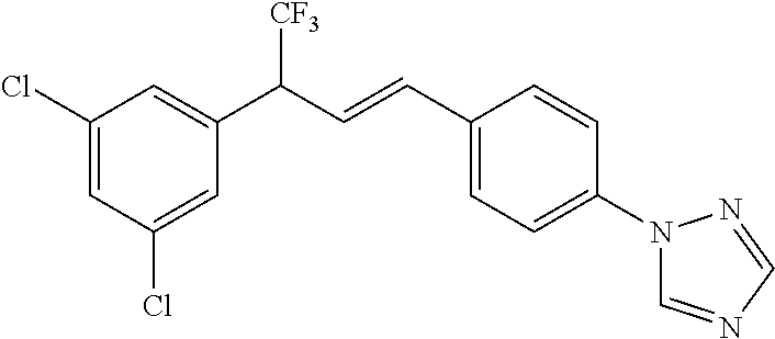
C1(Cl)=CC(Cl)=CC(C([CF3])C=CC2=CC=C(N3C=NC=N3)C=C2)=C1
